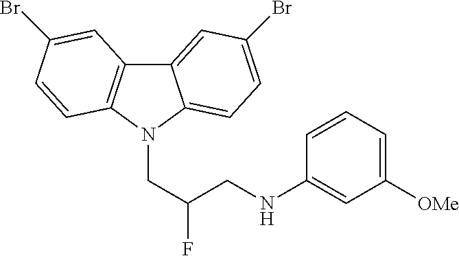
C12=CC(Br)=CC=C1N(CC(F)CNC1=CC([OMe])=CC=C1)C1=C2C=C(Br)C=C1
